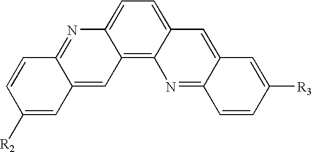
C12=C3C(=CC=C1N=C1C(=C2)C=C([R2])C=C1)C=C1C(=N3)C=CC([R3])=C1
